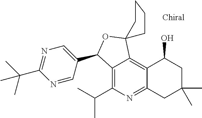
N1=CC(C2C3=C(C(C)C)N=C4C(=C3C3(O2)CCCC3)C(O)CC(C)(C)C4)=CN=C1C(C)(C)C
